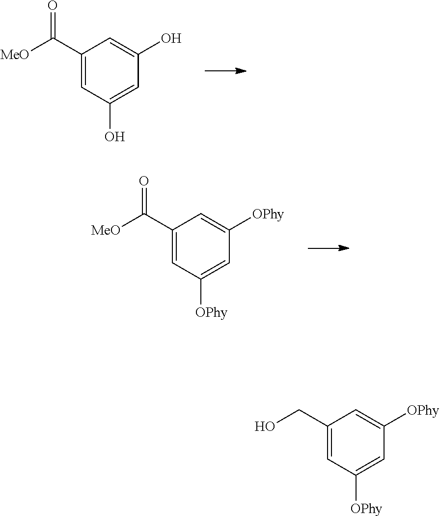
C1(C([MeO])=O)=CC(O)=CC(O)=C1.C1(C([MeO])=O)=CC([OPhy])=CC([OPhy])=C1.C1(CO)=CC([OPhy])=CC([OPhy])=C1
